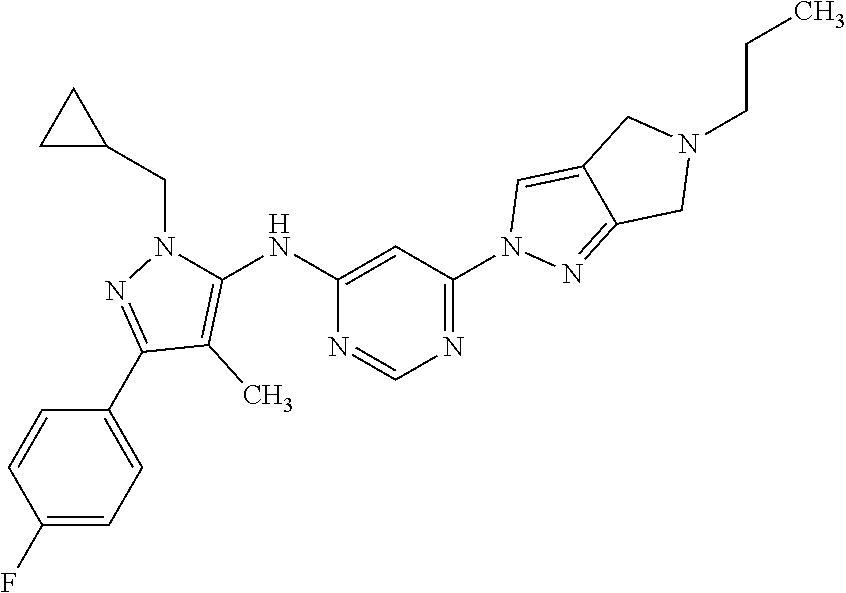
C1(F)=CC=C(C2=NN(CC3CC3)C(NC3=CC(N4N=C5C(=C4)CN(CCC)C5)=NC=N3)=C2C)C=C1
